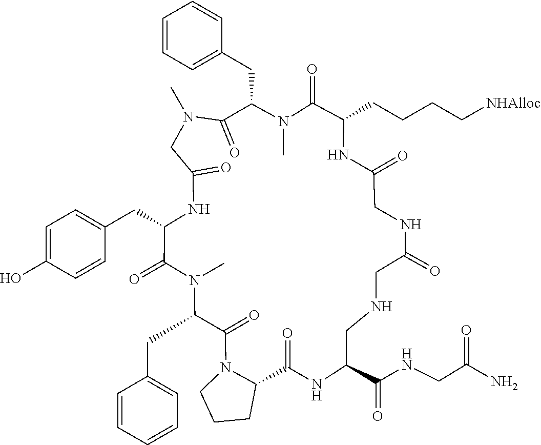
C1(CC2N(C)C(=O)C(CC3=CC=C(O)C=C3)NC(=O)CN(C)C(=O)C(CC3=CC=CC=C3)N(C)C(=O)C(CCCC[NHAlloc])NC(=O)CNC(=O)CNCC(C(=O)NCC(=O)N)NC(=O)C3N(C2=O)CCC3)=CC=CC=C1
